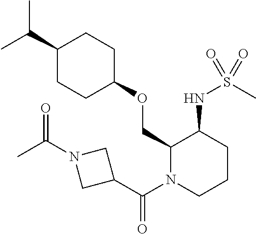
C(C)(C)C1CCC(OCC2N(C(C3CN(C(C)=O)C3)=O)CCCC2NS(C)(=O)=O)CC1
